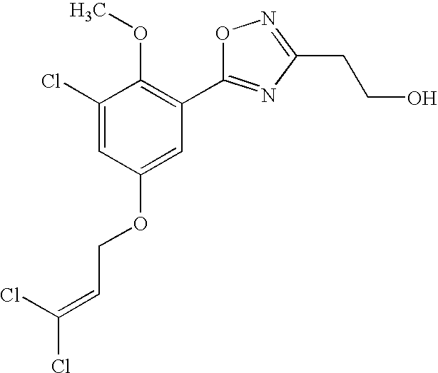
C1(Cl)=CC(OCC=C(Cl)Cl)=CC(C2=NC(CCO)=NO2)=C1OC
